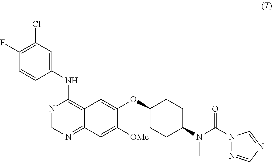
C12=C(NC3=CC(Cl)=C(F)C=C3)N=CN=C1C=C([OMe])C(OC1CCC(N(C(N3N=CN=C3)=O)C)CC1)=C2
